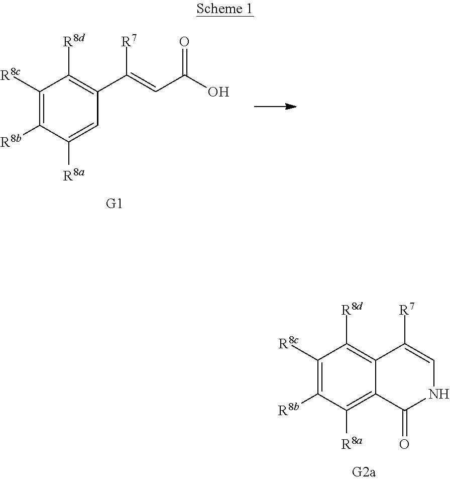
C1([R8c])=C([R8b])C([R8a])=C2C(=C1[R8d])C([R7])=CNC2=O.C1([R8c])=C([R8b])C([R8a])=CC(C(=CC(O)=O)[R7])=C1[R8d]
